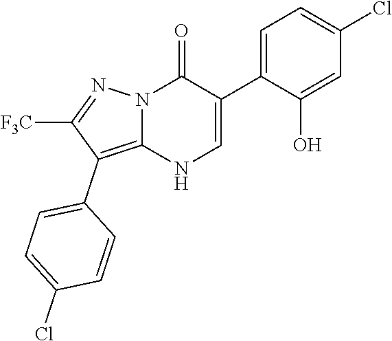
O=C1N2C(=C(C3=CC=C(Cl)C=C3)C([F3C])=N2)NC=C1C1=CC=C(Cl)C=C1O
